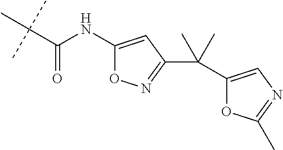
CC(C(NC1=CC(C(C2=CN=C(C)O2)(C)C)=NO1)=O)(C)C
